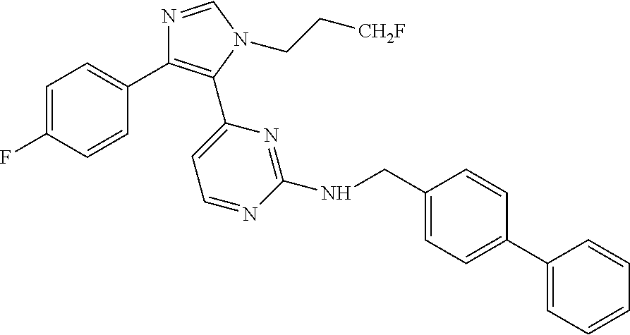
C1=C(F)C=CC(C2=C(C3=CC=NC(NCC4=CC=C(C5=CC=CC=C5)C=C4)=N3)N(CC[CH2F])C=N2)=C1
